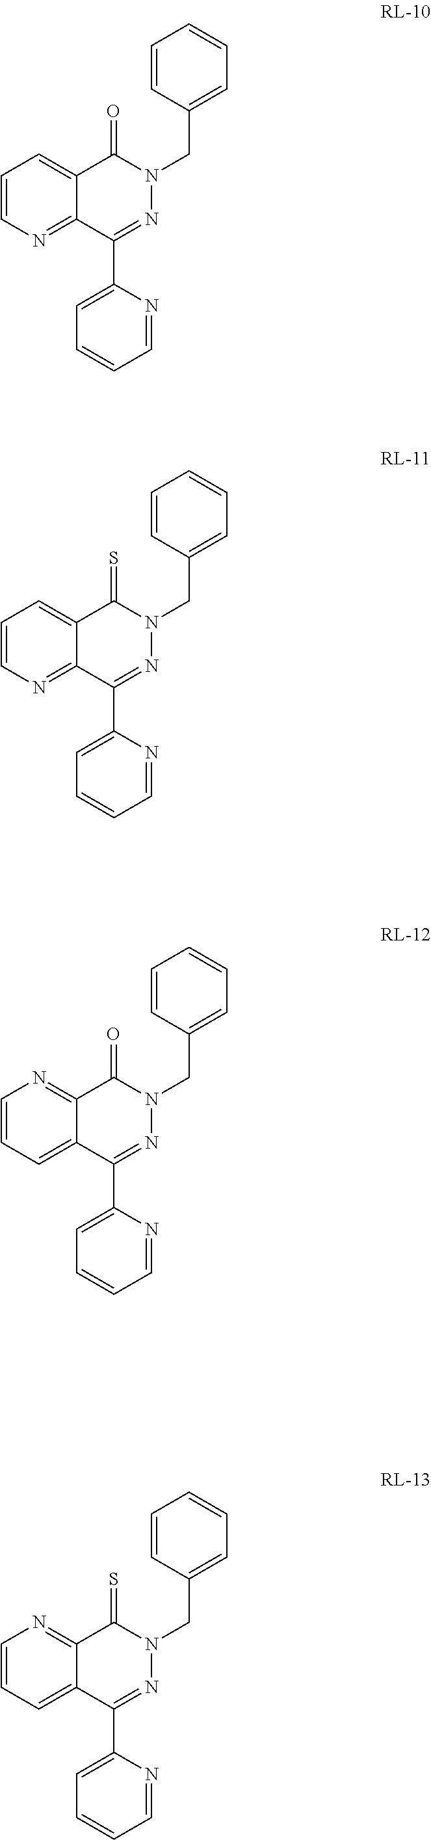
C1=C(C2=NN(CC3=CC=CC=C3)C(=O)C3=CC=CN=C23)N=CC=C1.C1=C(C2=NN(CC3=CC=CC=C3)C(=S)C3=CC=CN=C23)N=CC=C1.C1=C(C2=NN(CC3=CC=CC=C3)C(=S)C3=NC=CC=C23)N=CC=C1.C1=C(C2=NN(CC3=CC=CC=C3)C(=O)C3=NC=CC=C23)N=CC=C1
